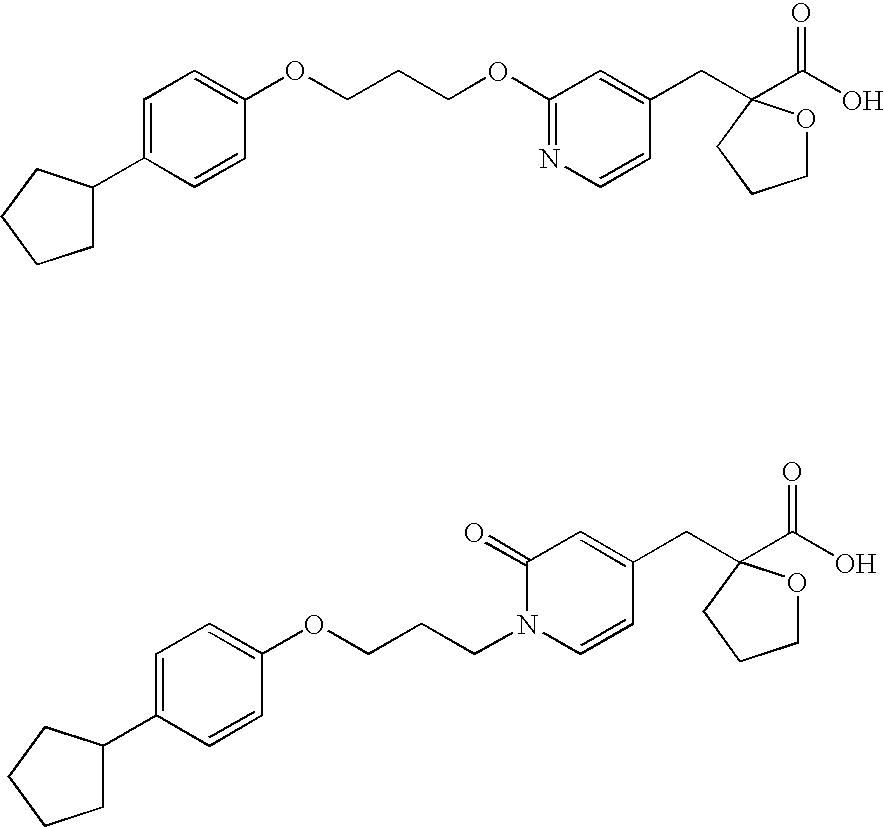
C1=C(OCCCOC2=NC=CC(CC3(C(O)=O)OCCC3)=C2)C=CC(C2CCCC2)=C1.C1=C(OCCCN2C=CC(CC3(C(O)=O)OCCC3)=CC2=O)C=CC(C2CCCC2)=C1
